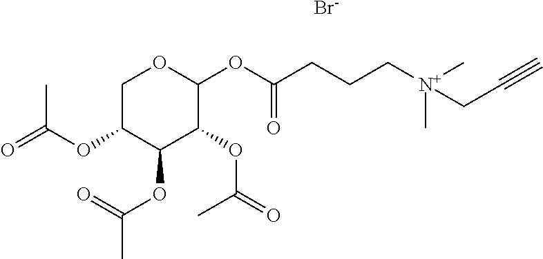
C1C(OC(=O)C)C(OC(=O)C)C(OC(=O)C)C(OC(CCC[N+](CC#C)(C)C)=O)O1.[Br-]
